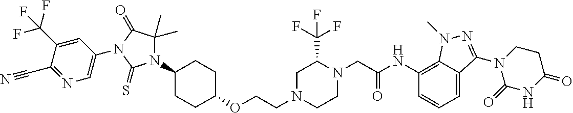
O(CCN1CCN(CC(NC2=C3C(=CC=C2)C(N2C(=O)NC(=O)CC2)=NN3C)=O)C(C(F)(F)F)C1)C1CCC(N2C(C)(C)C(=O)N(C3=CN=C(C#N)C(C(F)(F)F)=C3)C2=S)CC1
